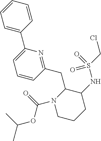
C1CCC(NS(CCl)(=O)=O)C(CC2=NC(C3=CC=CC=C3)=CC=C2)N1C(=O)OC(C)C
